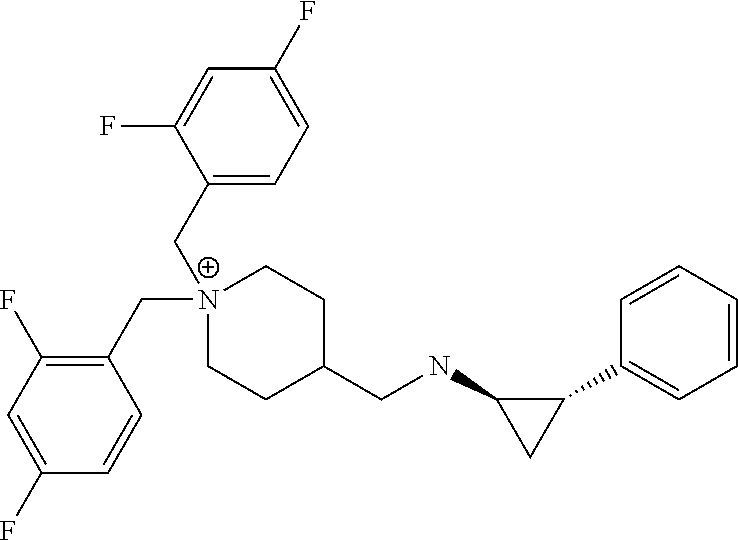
C1(C2=CC=CC=C2)C(NCC2CC[N+](CC3=C(F)C=C(F)C=C3)(CC3=CC=C(F)C=C3F)CC2)C1
